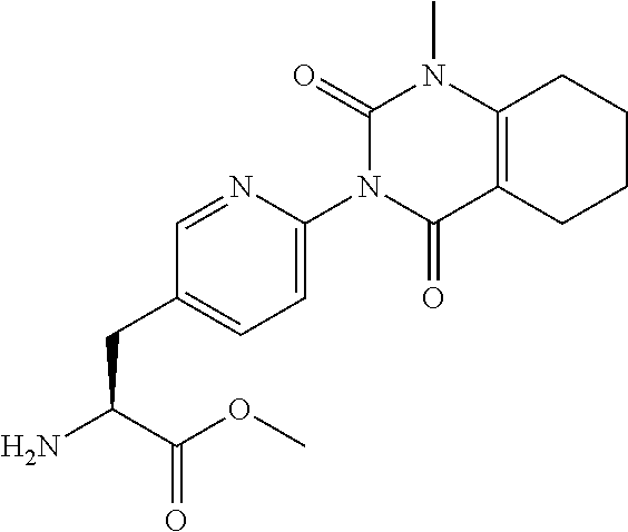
C1=NC(N2C(=O)C3=C(N(C)C2=O)CCCC3)=CC=C1CC(N)C(OC)=O
